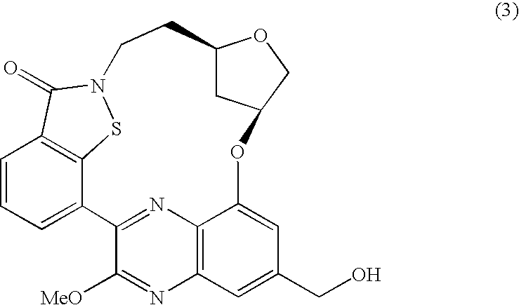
C1=CC=C2C3=C1C(=O)N(S3)CCC1CC(CO1)OC1=CC(CO)=CC3=C1N=C2C([MeO])=N3
